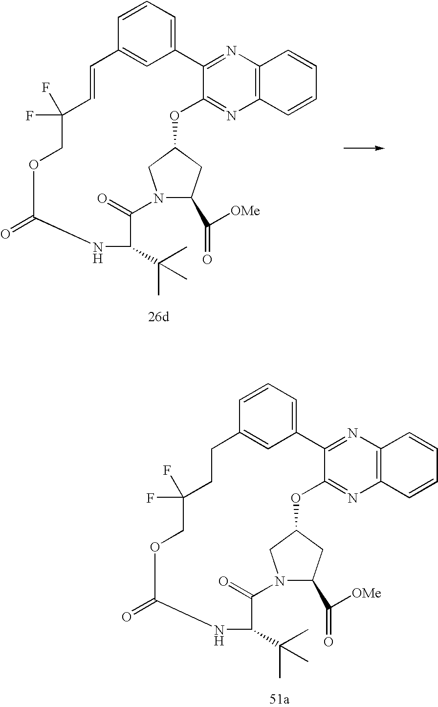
C1=CC=C2C=C1CCC(F)(F)COC(=O)NC(C(C)(C)C)C(=O)N1CC(OC3=NC4=C(N=C23)C=CC=C4)CC1C(=O)[OMe].C1=CC=C2C=C1C=CC(F)(F)COC(=O)NC(C(C)(C)C)C(=O)N1CC(OC3=NC4=C(N=C23)C=CC=C4)CC1C(=O)[OMe]
